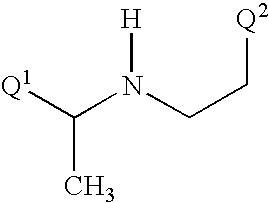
[Q1]C(N(CC[Q2])[H])C
